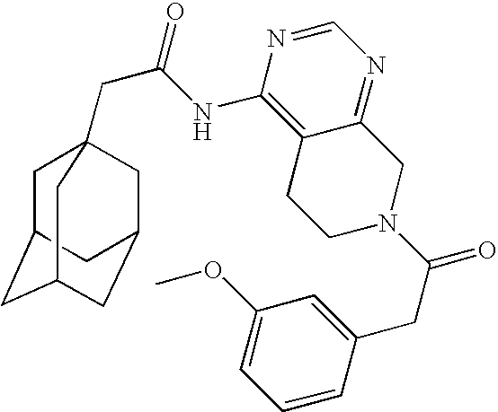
C1C2CC3CC(CC1(CC(=O)NC1=C4C(=NC=N1)CN(C(CC1=CC(OC)=CC=C1)=O)CC4)C3)C2
